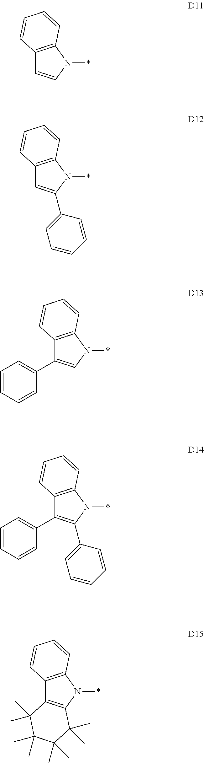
C12=C(N(*)C=C1)C=CC=C2.C12=C(N(*)C(C3=CC=CC=C3)=C1)C=CC=C2.C12=C(N(*)C=C1C1=CC=CC=C1)C=CC=C2.C12=C(N(*)C(C3=CC=CC=C3)=C1C1=CC=CC=C1)C=CC=C2.C12=C(N(*)C3=C1C(C)(C)C(C)(C)C(C)(C)C3(C)C)C=CC=C2
